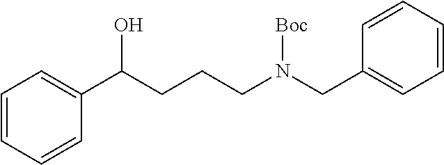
C1=CC=CC(C(CCCN(CC2=CC=CC=C2)[Boc])O)=C1
